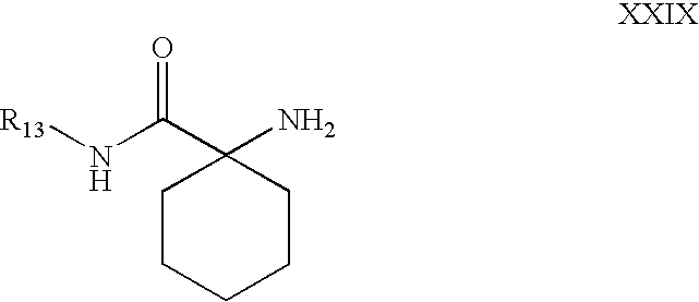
C1CCCCC1(N)C(N[R13])=O
